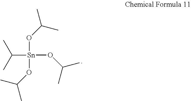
C([Sn](OC(C)C)(OC(C)C)OC(C)C)(C)C
